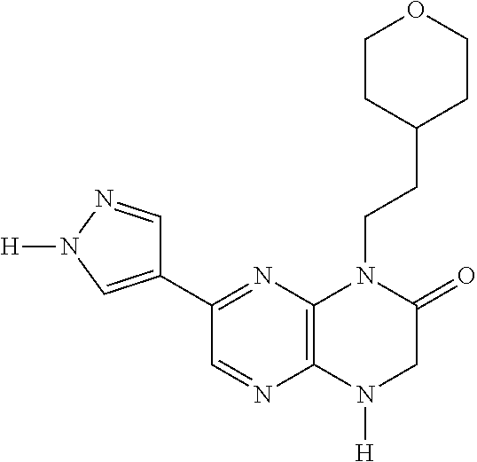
C12=C(N([H])CC(=O)N1CCC1CCOCC1)N=CC(C1=CN([H])N=C1)=N2
